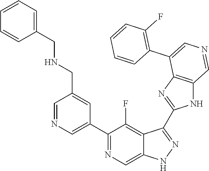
C1(C2=CN=CC(CNCC3=CC=CC=C3)=C2)=NC=C2C(=C1F)C(C1=NC3=C(N1)C=NC=C3C1=C(F)C=CC=C1)=NN2
